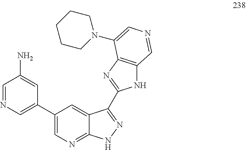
C1(N)=CC(C2=CN=C3C(=C2)C(C2=NC4=C(N2)C=NC=C4N2CCCCC2)=NN3)=CN=C1
